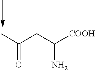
C(=O)(C)CC(N)[COOH]
